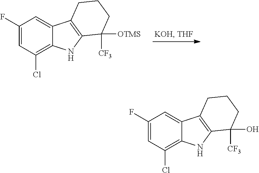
C1(F)=CC(Cl)=C2C(=C1)C1=C(N2)C([CF3])([OTMS])CCC1.C1(F)=CC(Cl)=C2C(=C1)C1=C(N2)C([CF3])(O)CCC1
